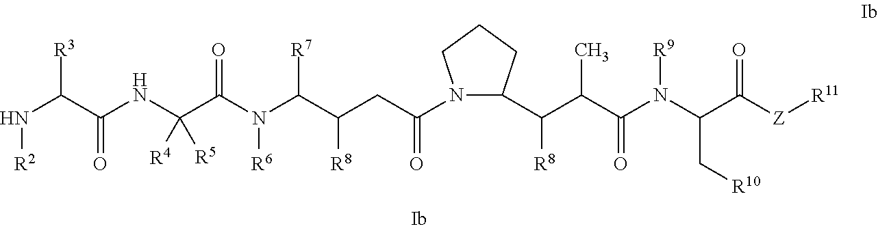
[R2]NC(C(NC(C(N(C(C(CC(N1C(C(C(C(=O)N([R9])C(C[R10])C(=O)[Z][R11])C)[R8])CCC1)=O)[R8])[R7])[R6])=O)([R4])[R5])=O)[R3]
